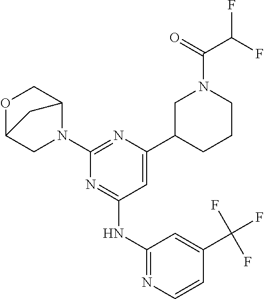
C1C2OCC(N1C1=NC(C3CCCN(C(=O)C(F)F)C3)=CC(NC3=NC=CC(C(F)(F)F)=C3)=N1)C2
